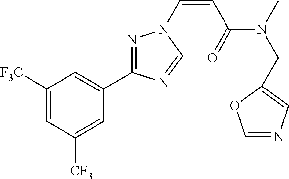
C1([F3C])=CC([CF3])=CC(C2=NN(C=CC(N(C)CC3=CN=CO3)=O)C=N2)=C1
